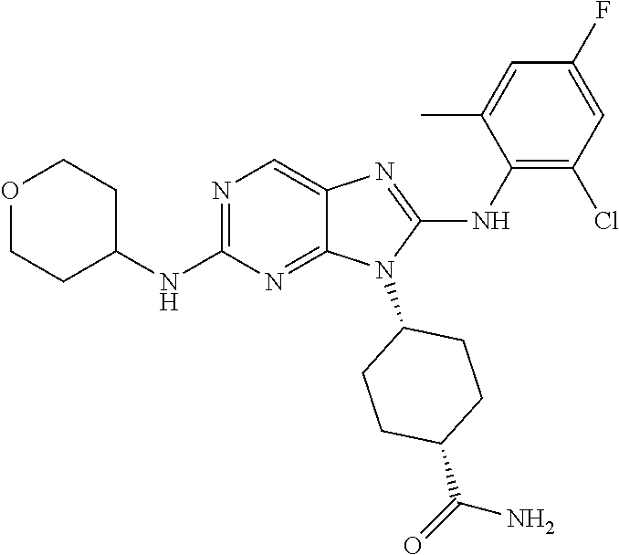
N1=C(NC2CCOCC2)N=C2C(=C1)N=C(NC1=C(Cl)C=C(F)C=C1C)N2C1CCC(C(=O)N)CC1
